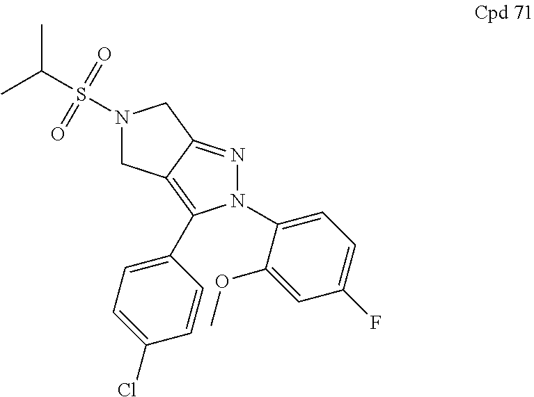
N1(C2=CC=C(F)C=C2OC)N=C2C(=C1C1=CC=C(Cl)C=C1)CN(S(=O)(C(C)C)=O)C2
